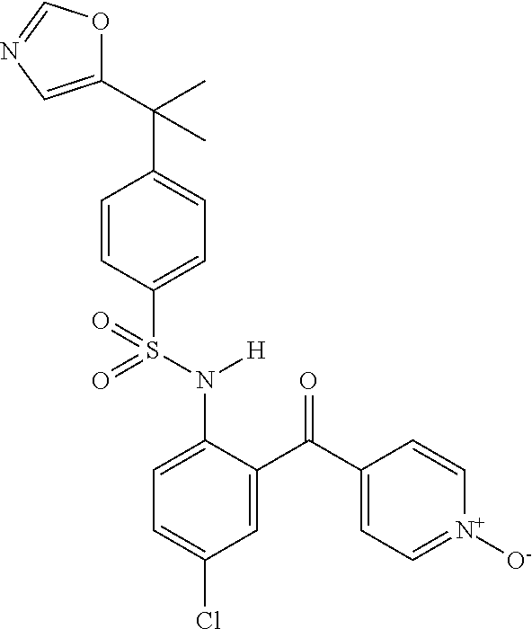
C1=CC(S(N(C2=CC=C(Cl)C=C2C(C2=CC=[N+]([O-])C=C2)=O)[H])(=O)=O)=CC=C1C(C1=CN=CO1)(C)C
